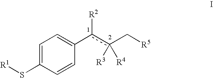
C1=C(S[R1])C=CC(c(c(C[R5])([R3])[R4])[R2])=C1
